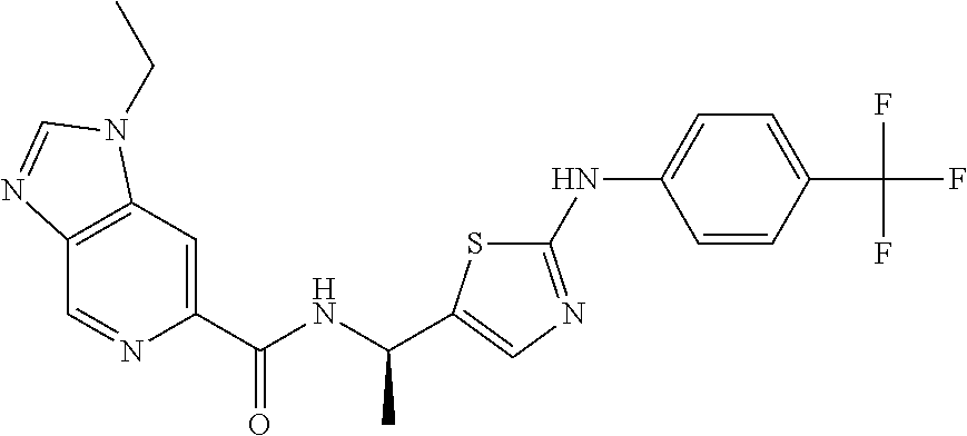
C12=C(C=C(C(NC(C)C3=CN=C(NC4=CC=C(C(F)(F)F)C=C4)S3)=O)N=C1)N(CC)C=N2
